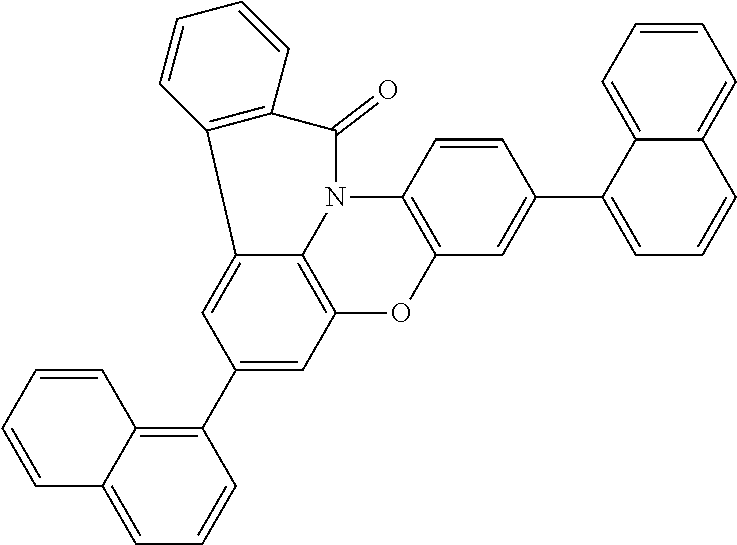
C12=CC(C3=C4C(=CC=C3)C=CC=C4)=CC3=C1N(C1=C(O3)C=C(C3=CC=CC4=CC=CC=C34)C=C1)C(=O)C1=C2C=CC=C1
